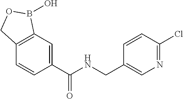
C1=C(C(NCC2=CN=C(Cl)C=C2)=O)C=CC2=C1B(O)OC2
